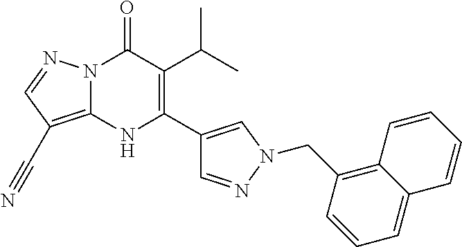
N12C(=C(C#N)C=N1)NC(C1=CN(CC3=C4C(=CC=C3)C=CC=C4)N=C1)=C(C(C)C)C2=O
